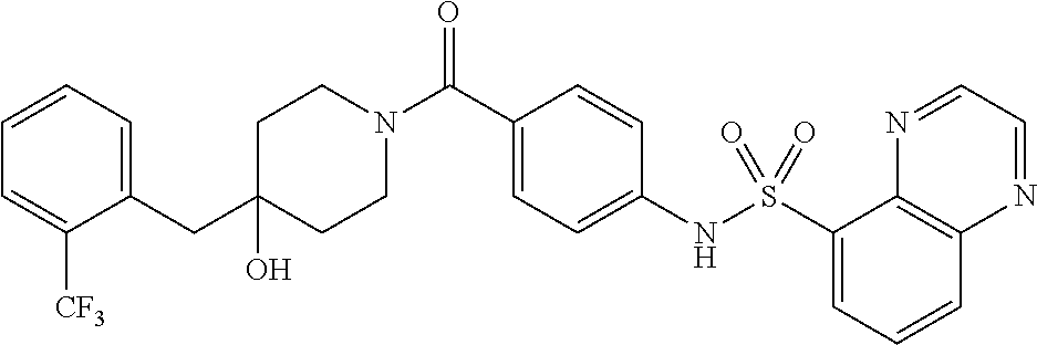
C1(O)(CC2=CC=CC=C2[CF3])CCN(C(C2=CC=C(NS(C3=CC=CC4=C3N=CC=N4)(=O)=O)C=C2)=O)CC1
